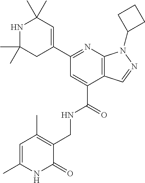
C1(C2=NC3=C(C=NN3C3CCC3)C(C(=O)NCC3=C(C)C=C(C)NC3=O)=C2)=CC(C)(C)NC(C)(C)C1
